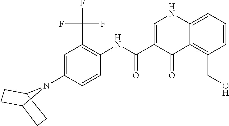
C1=C(N2C3CCC2CC3)C=CC(NC(C2=CNC3=CC=CC(CO)=C3C2=O)=O)=C1C(F)(F)F
